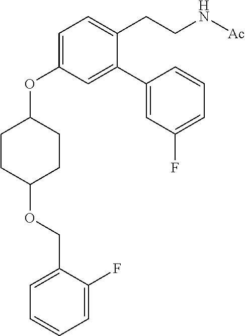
C1(OCC2=CC=CC=C2F)CCC(OC2=CC=C(CCN[Ac])C(C3=CC(F)=CC=C3)=C2)CC1
